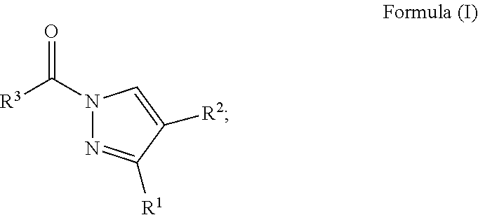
N1(C([R3])=O)N=C([R1])C([R2])=C1
